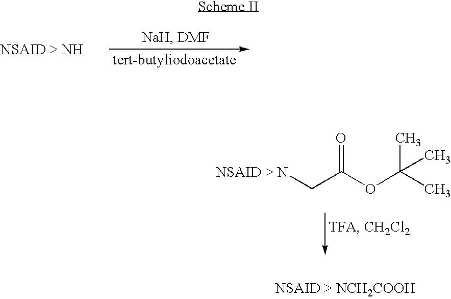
[NSAID > N]CC(OC(C)(C)C)=O
